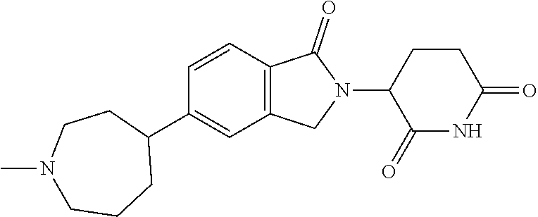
C1=CC2=C(C=C1C1CCN(C)CCC1)CN(C1C(=O)NC(=O)CC1)C2=O
